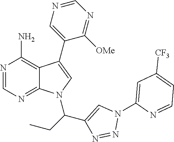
N1=CN=C2C(=C1N)C(C1=CN=CN=C1[OMe])=CN2C(CC)C1=CN(C2=CC([CF3])=CC=N2)N=N1
